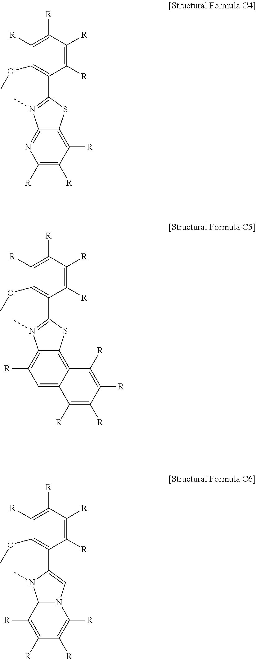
C1([R])=C([R])C([R])=C([R])C(OC)=C1C1=N(C)C2=C([R])C=C3C(=C2S1)C([R])=C([R])C([R])=C3[R].C1([R])=C([R])C([R])=C([R])C(OC)=C1C1=N(C)C2=NC([R])=C([R])C([R])=C2S1.C1([R])=C([R])C([R])=C([R])C(OC)=C1C1=CN2C(N1C)C([R])=C([R])C([R])=C2[R]
